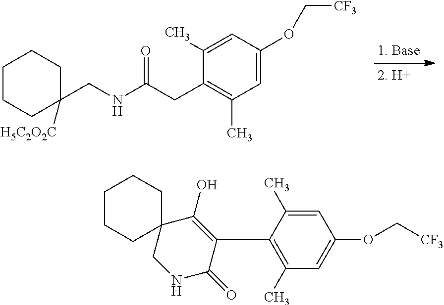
C1CCC(CNC(=O)CC2=C(C)C=C(OC[CF3])C=C2C)([H5C2O2C])CC1.C1CCC2(CC1)C(O)=C(C1=C(C)C=C(OC[CF3])C=C1C)C(=O)NC2
